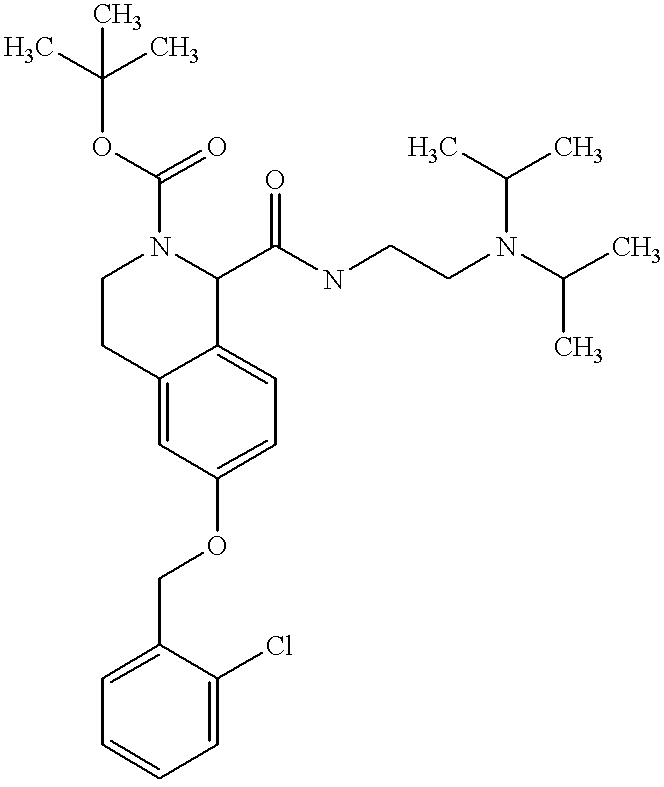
O(C1=CC=C2C(=C1)CCN(C(=O)OC(C)(C)C)C2C(NCCN(C(C)C)C(C)C)=O)CC1=CC=CC=C1Cl
